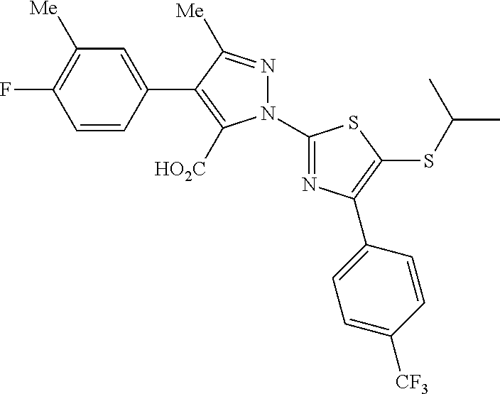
C1=CC(C2=C([HO2C])N(C3=NC(C4=CC=C([CF3])C=C4)=C(SC(C)C)S3)N=C2[Me])=CC([Me])=C1F
